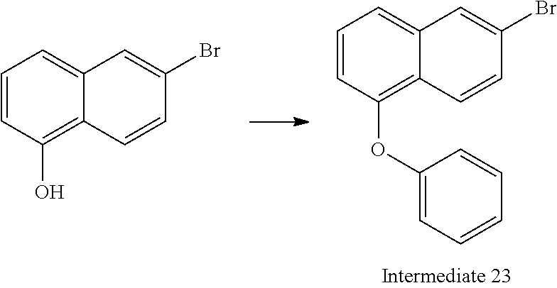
C1=CC(OC2=CC=CC=C2)=C2C(=C1)C=C(Br)C=C2.C1=CC(O)=C2C(=C1)C=C(Br)C=C2
